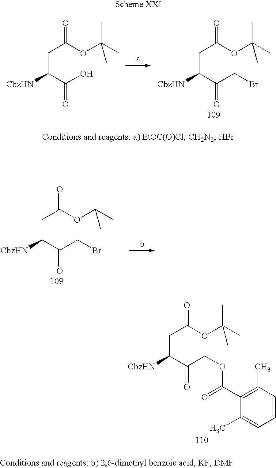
C(C(C(CBr)=O)[CbzHN])C(OC(C)(C)C)=O.C(C(C(O)=O)[CbzHN])C(OC(C)(C)C)=O.C(C(C(CBr)=O)[CbzHN])C(OC(C)(C)C)=O.C(C(C(COC(C1=C(C)C=CC=C1C)=O)=O)[CbzHN])C(OC(C)(C)C)=O
